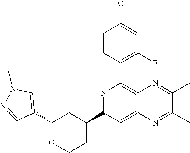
C1(C2=CN(C)N=C2)OCCC(C2=NC(C3=C(F)C=C(Cl)C=C3)=C3C(=C2)N=C(C)C(C)=N3)C1
